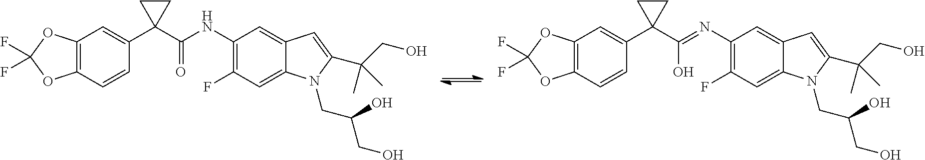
C12=C(C=CC(C3(C(=O)NC4=C(F)C=C5C(=C4)C=C(C(CO)(C)C)N5CC(O)CO)CC3)=C1)OC(F)(F)O2.C12=C(C=CC(C3(C(O)=NC4=C(F)C=C5C(=C4)C=C(C(CO)(C)C)N5CC(O)CO)CC3)=C1)OC(F)(F)O2
